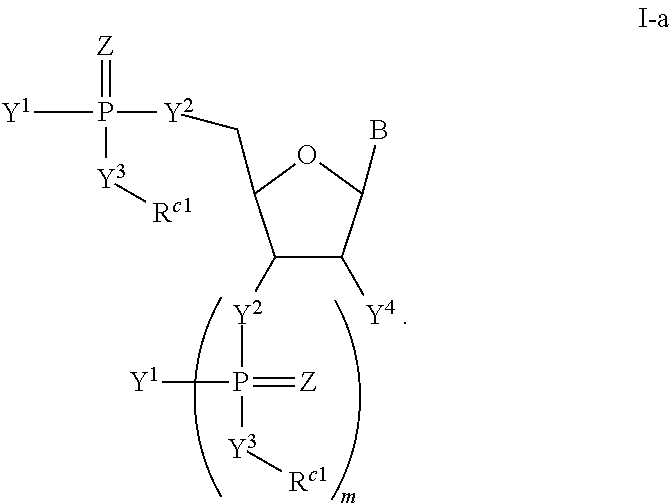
[Y1]P(=[Z])([Y3][Rc1])[Y2]CC1C([Y2]P(=[Z])([Y1])[Y3][Rc1])C([Y4])C(B)O1
